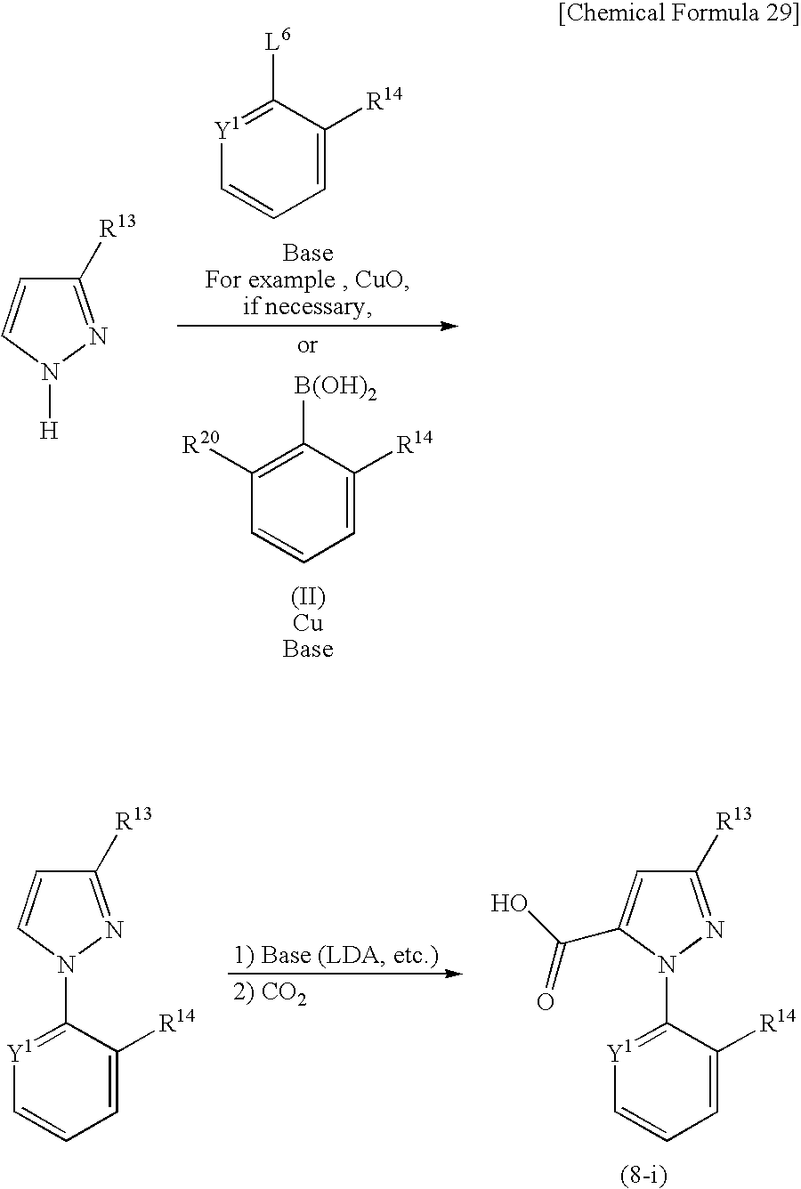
[(II)CuBase].C1=C([R14])C([L6])=[Y1]C=C1.C1([R20])=C([B(OH)2])C([R14])=CC=C1.C1([R13])=NN([H])C=C1.C1=C([R14])C(N2C(C(O)=O)=CC([R13])=N2)=[Y1]C=C1.C1=C([R14])C(N2C=CC([R13])=N2)=[Y1]C=C1
